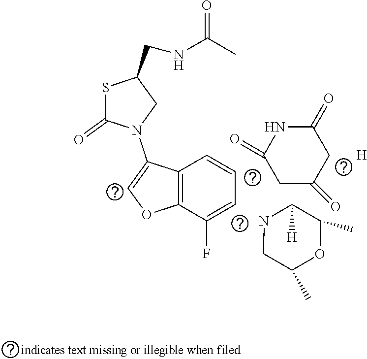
N1C([H])C(C)OC(C)C1.C12=C(C(F)=CC=C1)OC=C2N1CC(CNC(C)=O)SC1=O.C1(=O)CC(=O)CC(=O)N1.[H]
